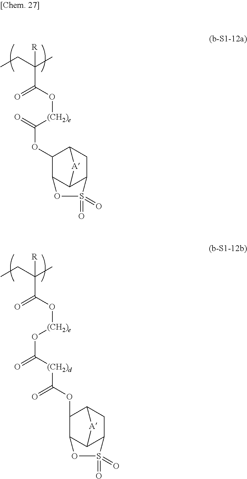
CCC(C)([R])C(O[(CH2)e]C(OC1C2C3C(CC1[A]3)S(=O)(=O)O2)=O)=O.CCC(C)([R])C(O[(CH2)e]OC([(CH2)d]C(OC1C2C3C(CC1[A]3)S(=O)(=O)O2)=O)=O)=O
